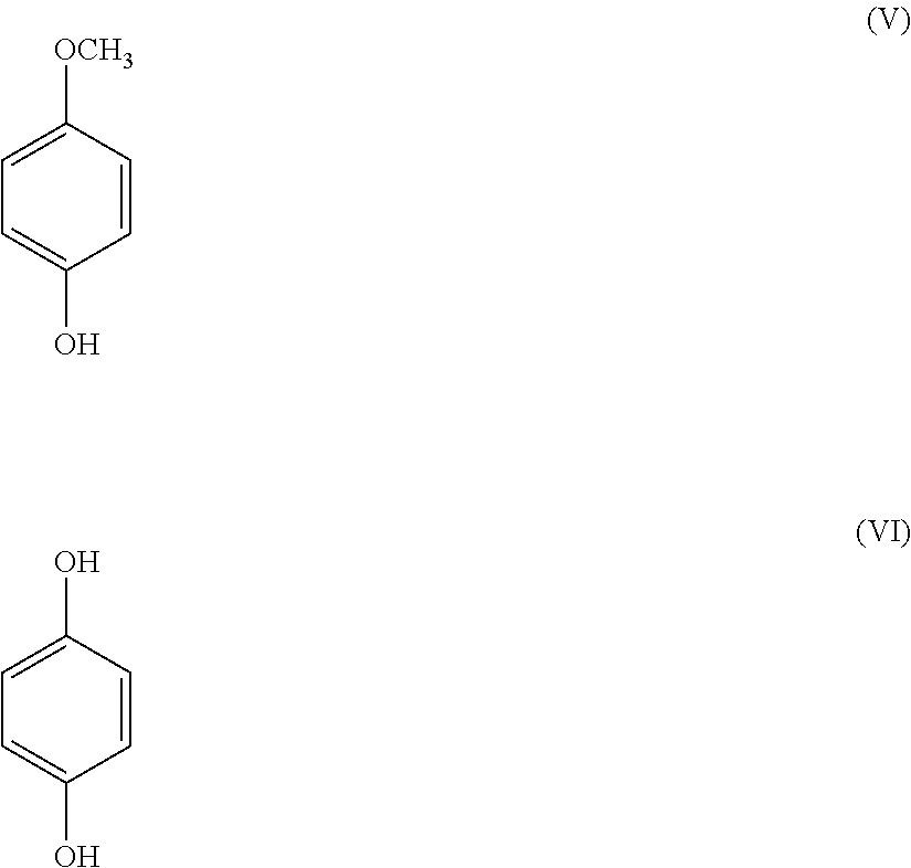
C1([OCH3])=CC=C(O)C=C1.C1(O)=CC=C(O)C=C1
